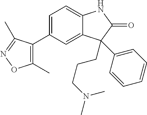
C1(C)=C(C2=CC=C3C(=C2)C(CCCN(C)C)(C2=CC=CC=C2)C(=O)N3)C(C)=NO1
